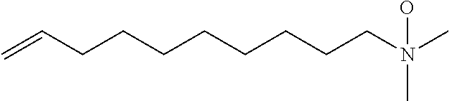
C=CCCCCCCCCN(C)(C)O
